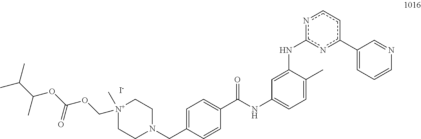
C1=C(CN2CC[N+](C)(COC(OC(C(C)C)C)=O)CC2)C=CC(C(=O)NC2=CC=C(C)C(Nc3nc(C4=CC=CN=C4)ccn3)=C2)=C1.[I-]
